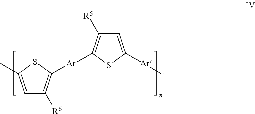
C1([R5])=C([Ar]C2=C([R6])C=C(C)S2)SC([Ar]C)=C1
